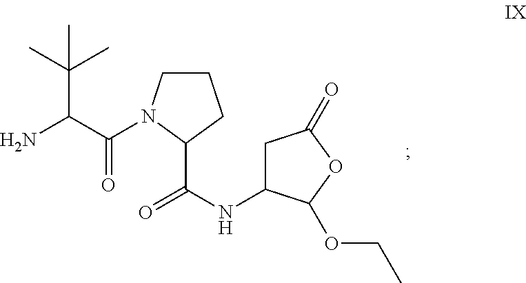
C(C(C(=O)N1CCCC1C(NC1CC(=O)OC1OCC)=O)N)(C)(C)C
